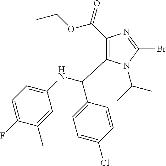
C1(C(=O)OCC)=C(C(NC2=CC=C(F)C(C)=C2)C2=CC=C(Cl)C=C2)N(C(C)C)C(Br)=N1
